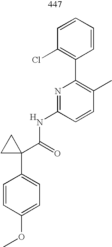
COC1=CC=C(C2(C(=O)NC3=NC(C4=C(Cl)C=CC=C4)=C(C)C=C3)CC2)C=C1.[H]
